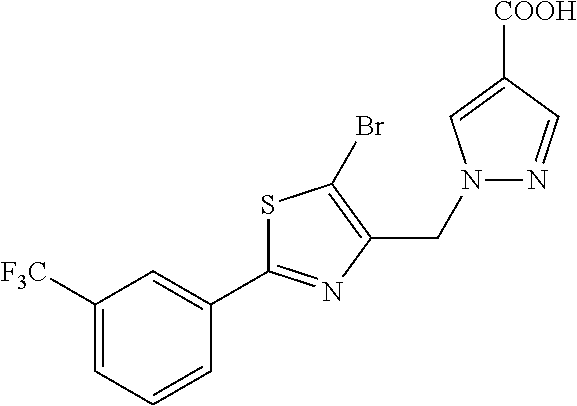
C(C1=C(Br)SC(C2=CC([F3C])=CC=C2)=N1)N1N=CC([COOH])=C1
